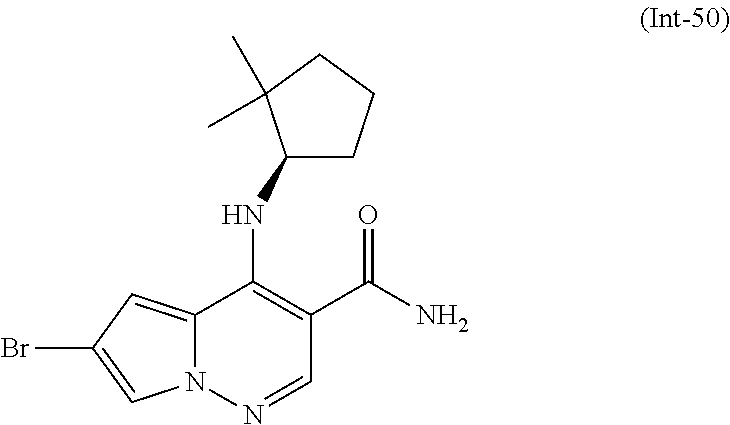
N(C1=C(C(N)=O)C=NN2C1=CC(Br)=C2)C1CCCC1(C)C
